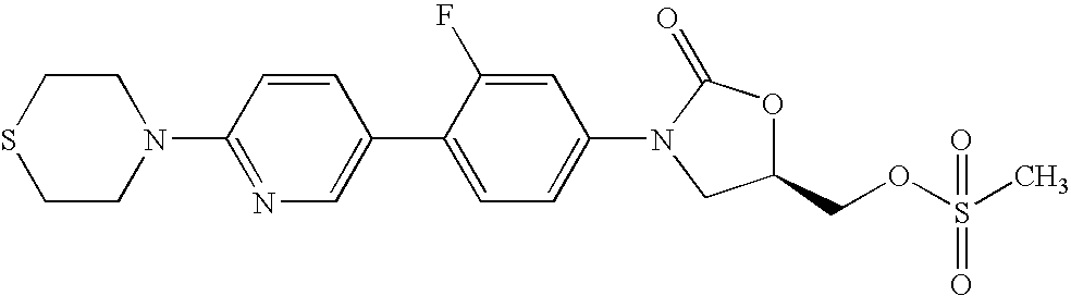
N1(C2=NC=C(C3=CC=C(N4C(=O)OC(COS(C)(=O)=O)C4)C=C3F)C=C2)CCSCC1
